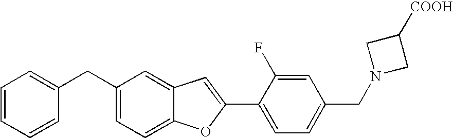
C1(CC2=CC=C3C(=C2)C=C(C2=CC=C(CN4CC([COOH])C4)C=C2F)O3)=CC=CC=C1
